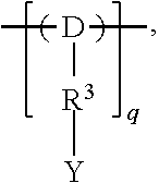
C[D](C)[R3][Y]
